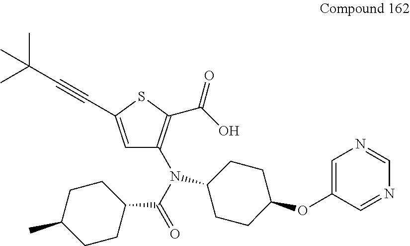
C(=O)(C1CCC(C)CC1)N(C1=C(C(O)=O)SC(C#CC(C)(C)C)=C1)C1CCC(OC2=CN=CN=C2)CC1
